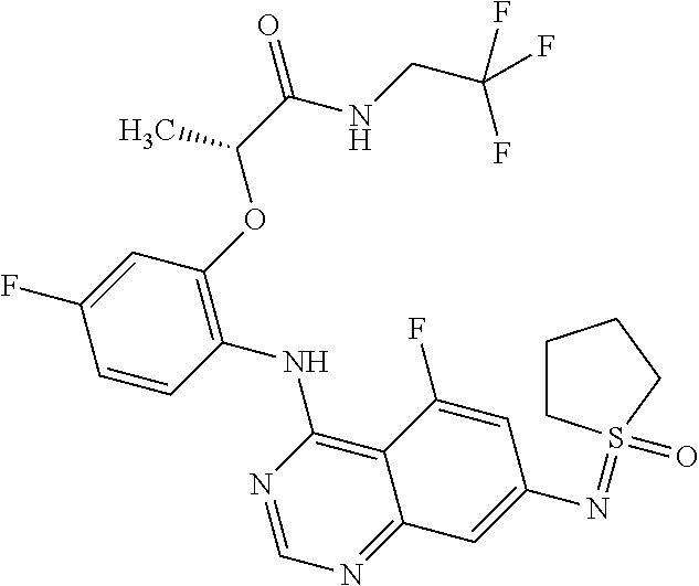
C1=CC(NC2=C3C(=NC=N2)C=C(N=S2(=O)CCCC2)C=C3F)=C(OC(C(NCC(F)(F)F)=O)C)C=C1F
